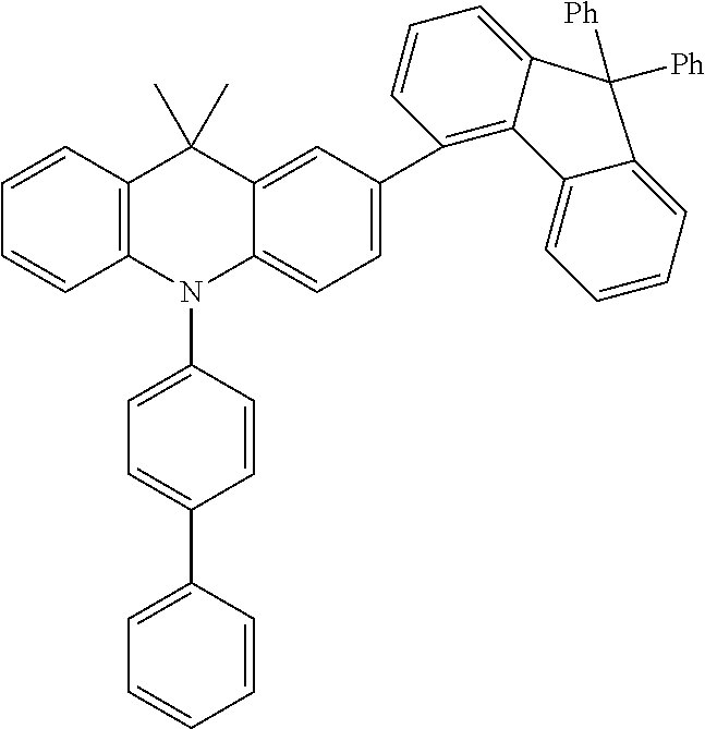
C1=CC2=C(C=C1)N(C1=CC=C(C3=CC=CC=C3)C=C1)C1=CC=C(C3=C4C(=CC=C3)C([Ph])([Ph])C3=CC=CC=C43)C=C1C2(C)C
